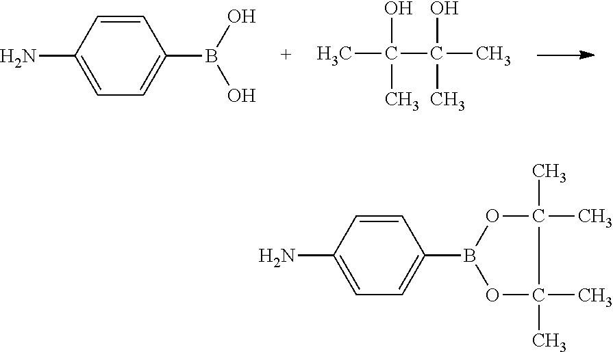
CC(C(C)(C)O)(C)O.NC1=CC=C(B(O)O)C=C1.NC1=CC=C(B2OC(C)(C)C(C)(C)O2)C=C1
